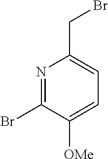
N1=C(Br)C([OMe])=CC=C1CBr
